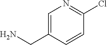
C1=C(CN)C=CC(Cl)=N1
